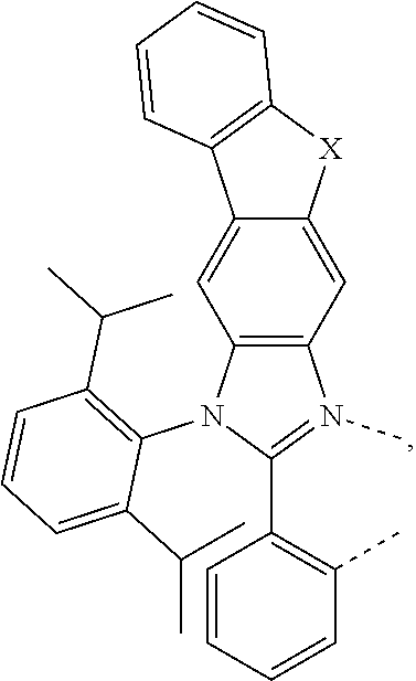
C12=C(N(C3=C(C(C)C)C=CC=C3C(C)C)C(C3=C(C)C=CC=C3)=N1C)C=C1C(=C2)[X]C2=C1C=CC=C2
